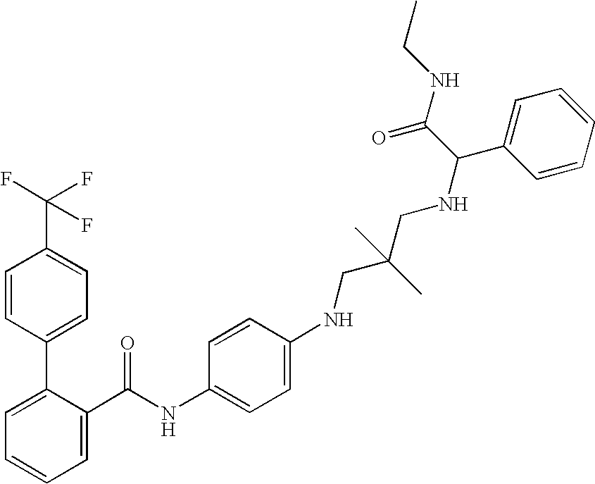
C1=C(C(NC2=CC=C(NCC(CNC(C3=CC=CC=C3)C(NCC)=O)(C)C)C=C2)=O)C(C2=CC=C(C(F)(F)F)C=C2)=CC=C1
